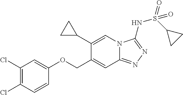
C1(COC2=CC(Cl)=C(Cl)C=C2)=CC2=NN=C(NS(=O)(C3CC3)=O)N2C=C1C1CC1
